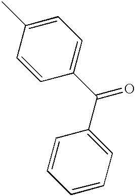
C1=CC(C)=CC=C1C(C1=CC=CC=C1)=O
